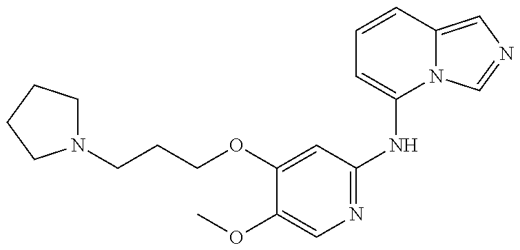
N1(CCCOC2=CC(NC3=CC=CC4=CN=CN34)=NC=C2OC)CCCC1
